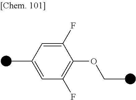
C1(F)=CC(C)=CC(F)=C1OCC
